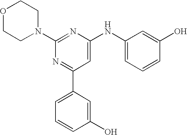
C1(N2CCOCC2)=NC(NC2=CC=CC(O)=C2)=CC(C2=CC=CC(O)=C2)=N1
